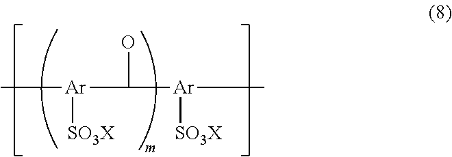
C[Ar](C([Ar](C)[SO3X])O)[SO3X]
